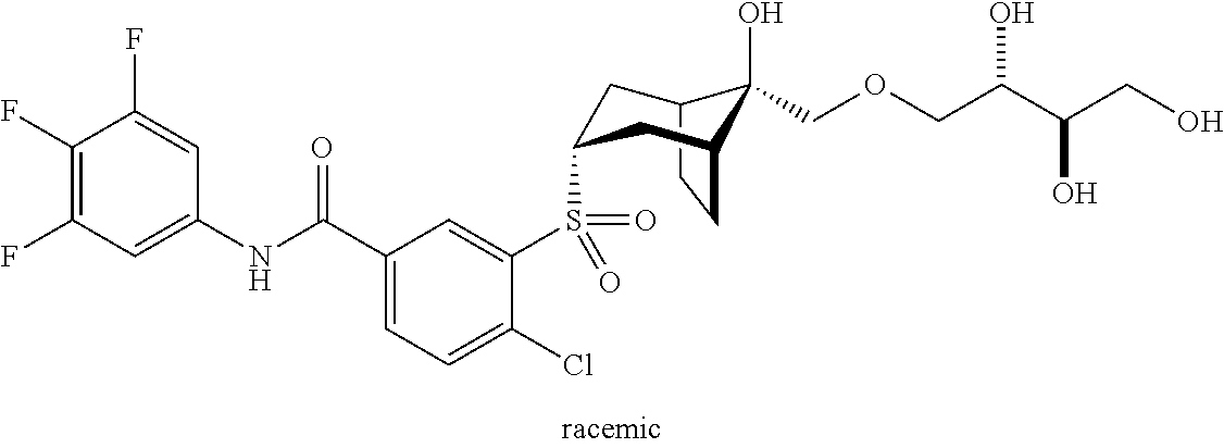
C12CCC(CC(S(C3=CC(C(NC4=CC(F)=C(F)C(F)=C4)=O)=CC=C3Cl)(=O)=O)C1)C2(O)COCC(C(CO)O)O
